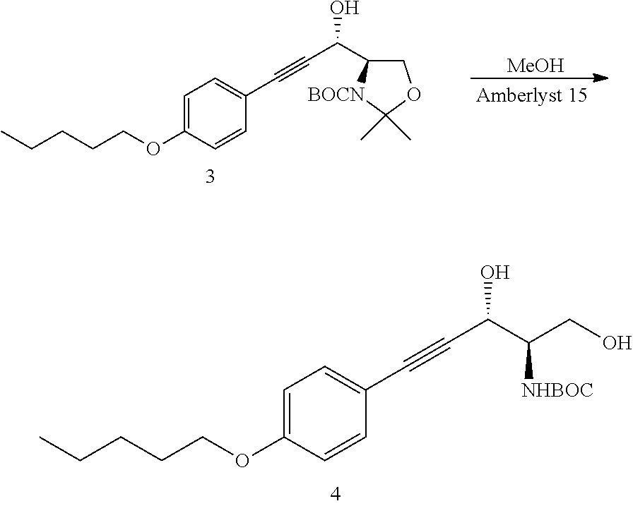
C1=C(OCCCCC)C=CC(C#CC(C2COC(C)(C)[BOCN]2)O)=C1.[MeOH].C1=C(OCCCCC)C=CC(C#CC(C(CO)[NHBOC])O)=C1
